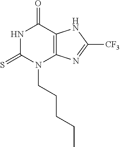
N1C(=S)N(CCCCC)C2=C(C1=O)NC([CF3])=N2
